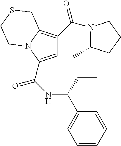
C1=C(C(NC(C2=CC=CC=C2)CC)=O)N2C(=C1C(=O)N1C(C)CCC1)CSCC2
